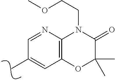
C1=NC2=C(C=C1C)OC(C)(C)C(=O)N2CCOC
